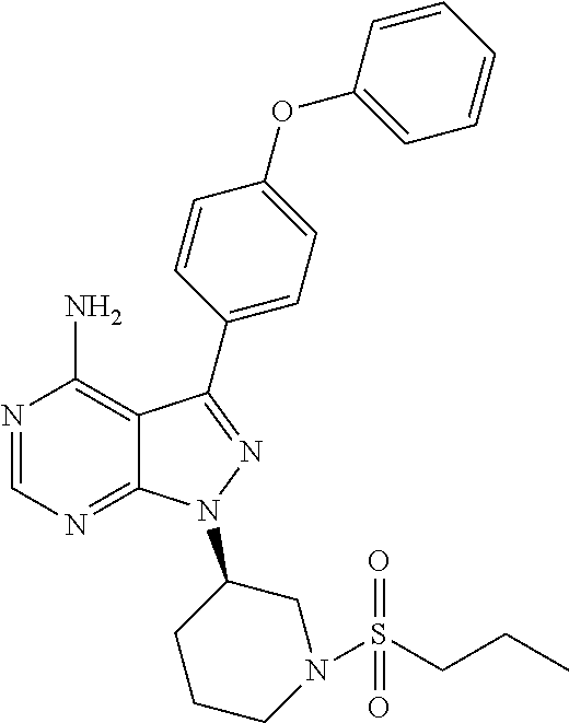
N1=CN=C2C(=C1N)C(C1=CC=C(OC3=CC=CC=C3)C=C1)=NN2C1CN(S(=O)(CCC)=O)CCC1
